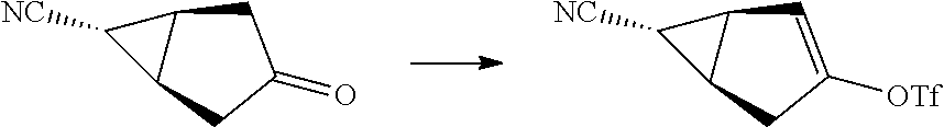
C1([NC])C2C1CC(=O)C2.C1([NC])C2C1C=C([OTf])C2
